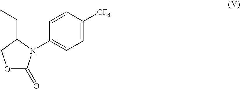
O1C(=O)N(C2=CC=C([CF3])C=C2)C(CC)C1
